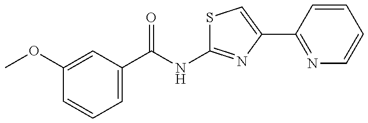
S1C=C(C2=NC=CC=C2)N=C1NC(C1=CC=CC(OC)=C1)=O
